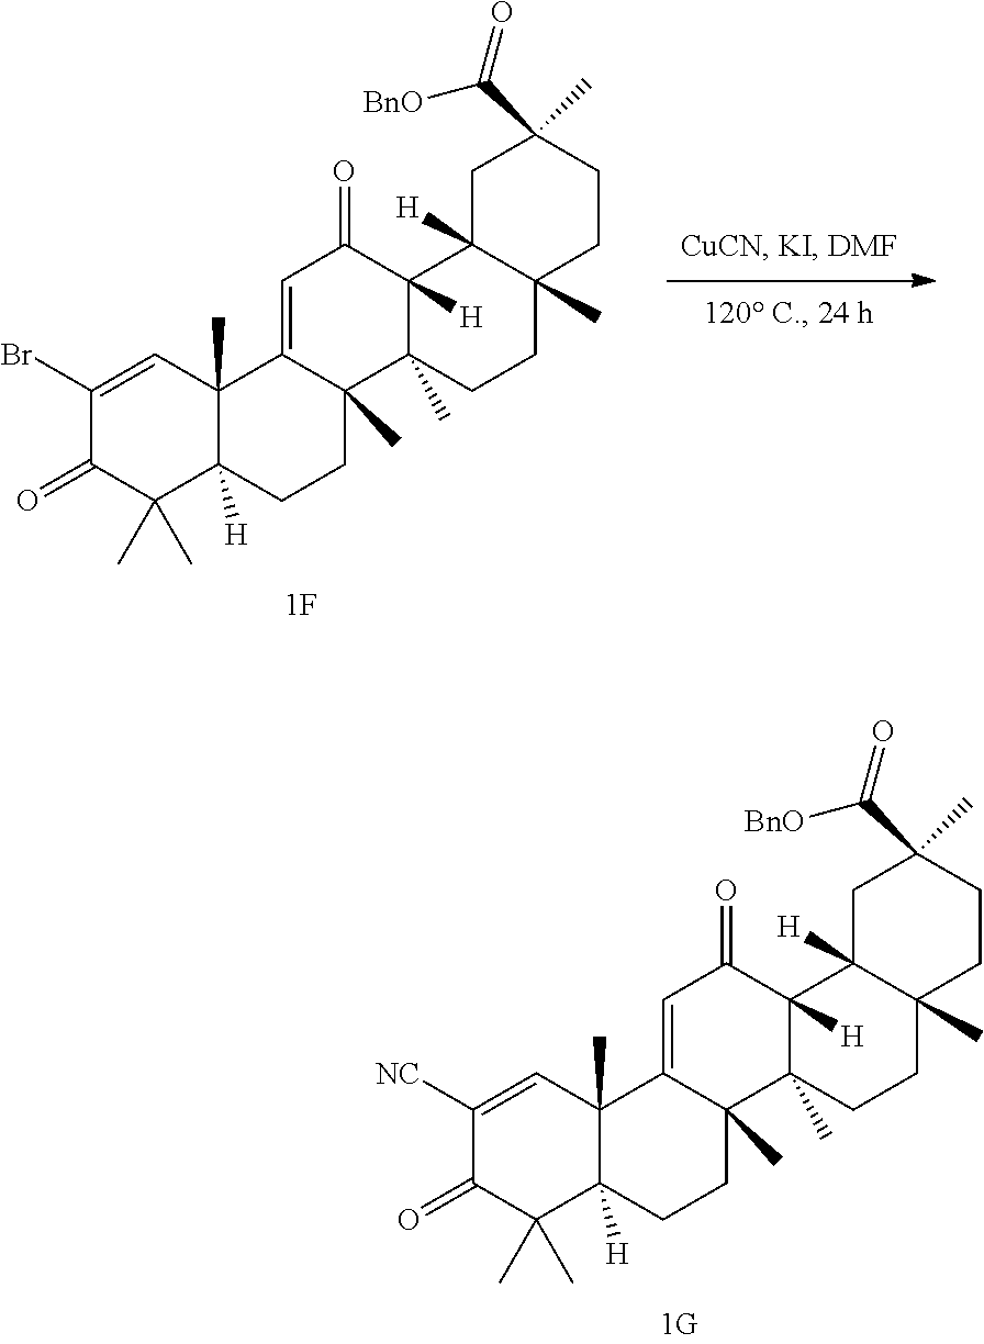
C1(=O)C(C)(C)C2([H])C(C)(C=C1Br)C1=CC(=O)C3([H])C(C)(C1(C)CC2)CCC1(C)C3([H])CC(C(=O)[BnO])(C)CC1.C1(=O)C(C)(C)C2([H])C(C)(C=C1[NC])C1=CC(=O)C3([H])C(C)(C1(C)CC2)CCC1(C)C3([H])CC(C(=O)[BnO])(C)CC1
